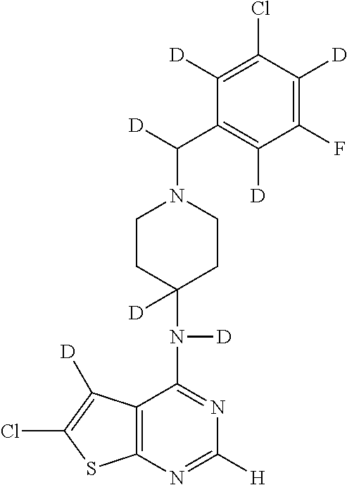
C12=C(N=C([H])N=C1N([D])C1([D])CCN(C([D])C3=C([D])C(F)=C([D])C(Cl)=C3[D])CC1)SC(Cl)=C2[D]
